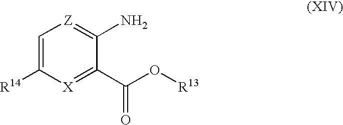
C1=C([R14])[X]=C(C(O[R13])=O)C(N)=[Z]1
